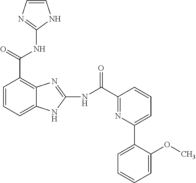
C12=C(C(NC3=NC=CN3)=O)C=CC=C1NC(NC(C1=NC(C3=CC=CC=C3OC)=CC=C1)=O)=N2
